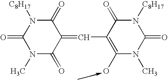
C1(=O)N([C8H17])C(=O)N(C)C(=O)C1=CC1=C(O)N(C)C(=O)N([C8H17])C1=O
